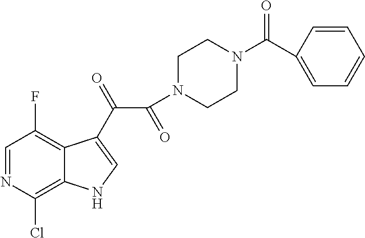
C1=NC(Cl)=C2C(=C1F)C(C(=O)C(=O)N1CCN(C(=O)C3=CC=CC=C3)CC1)=CN2
